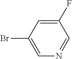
BrC1=CN=CC(F)=C1
